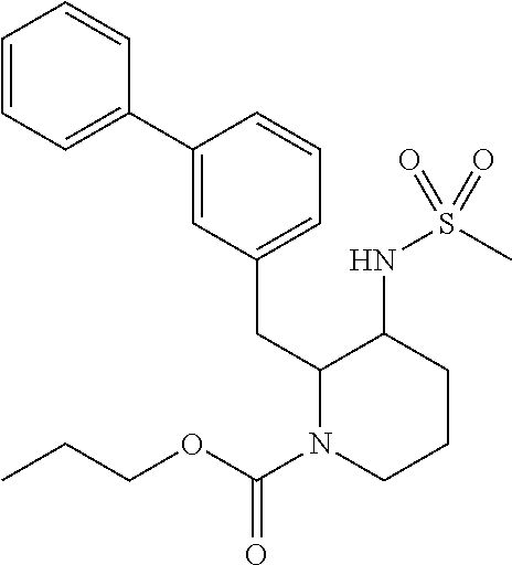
C1(C2=CC(CC3N(C(OCCC)=O)CCCC3NS(C)(=O)=O)=CC=C2)=CC=CC=C1
